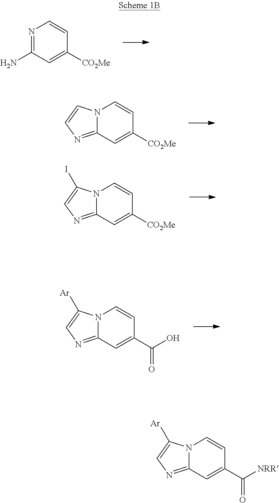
N1=C(N)C=C([CO2Me])C=C1.N12C(=NC=C1)C=C([CO2Me])C=C2.N12C(=NC=C1I)C=C([CO2Me])C=C2.N12C(=NC=C1[Ar])C=C(C(O)=O)C=C2.N12C(=NC=C1[Ar])C=C(C([NRR])=O)C=C2
